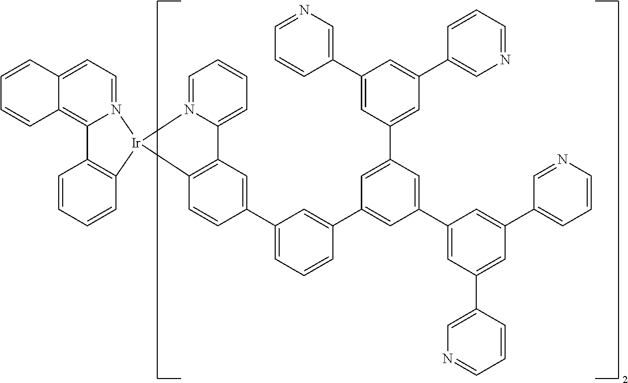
C12=CC=CC=N1[Ir]1(C3=C2C=C(C2=CC=CC(C4=CC(C5=CC(C6=CN=CC=C6)=CC(C6=CC=CN=C6)=C5)=CC(C5=CC(C6=CN=CC=C6)=CC(C6=CN=CC=C6)=C5)=C4)=C2)C=C3)N2=CC=C3C(=C2C2=C1C=CC=C2)C=CC=C3
